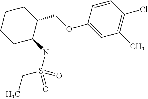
C1C(NS(=O)(CC)=O)C(COC2=CC(C)=C(Cl)C=C2)CCC1
